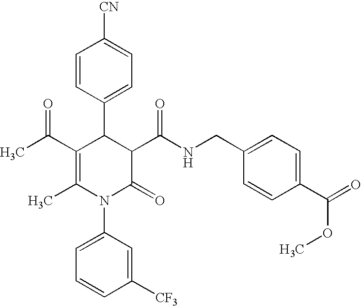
C1=CC(C2C(C(C)=O)=C(C)N(C3=CC=CC([CF3])=C3)C(=O)C2C(NCC2=CC=C(C(=O)OC)C=C2)=O)=CC=C1[CN]
